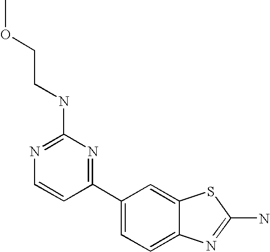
C1(C2=CC=C3C(=C2)SC(N)=N3)=NC(NCCOC)=NC=C1
